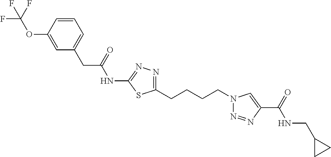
C1=CC(OC(F)(F)F)=CC(CC(=O)NC2=NN=C(CCCCN3N=NC(C(=O)NCC4CC4)=C3)S2)=C1
